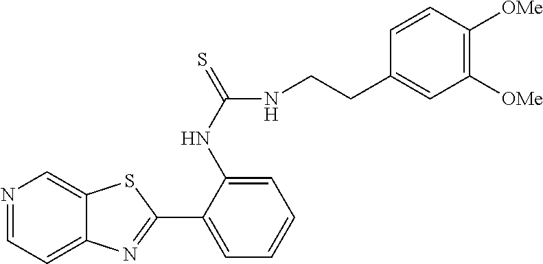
N1=CC=C2C(=C1)SC(C1=CC=CC=C1NC(=S)NCCC1=CC([OMe])=C([OMe])C=C1)=N2
